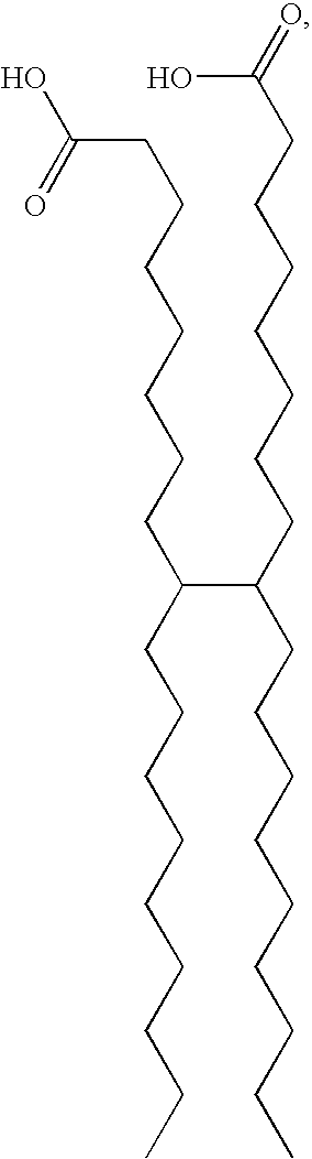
C(CCCCCCC(CCCCCCCCC)C(CCCCCCCC(=O)O)CCCCCCCCC)C(O)=O
